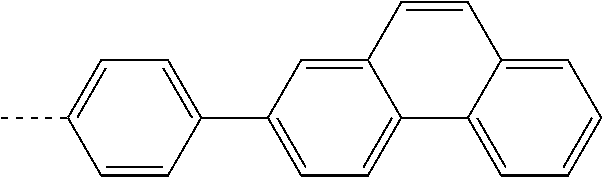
C1=CC(C2=CC=C3C(=C2)C=CC2=CC=CC=C32)=CC=C1C
